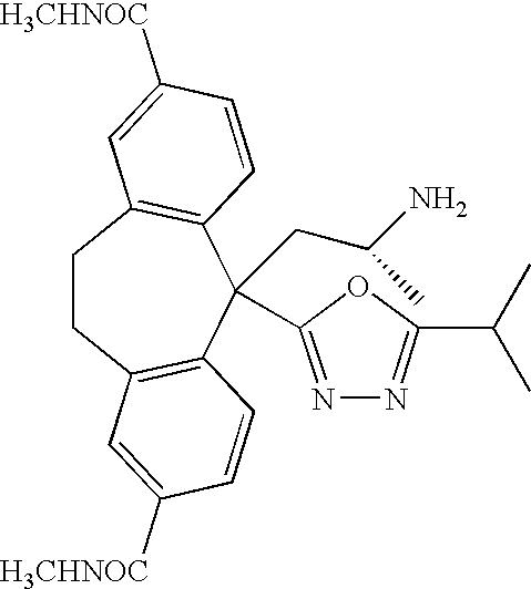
C1CC2=C(C=CC([H3CHNOC])=C2)C(C2=NN=C(C(C)C)O2)(CC(N)C)C2=C1C=C([H3CHNOC])C=C2
